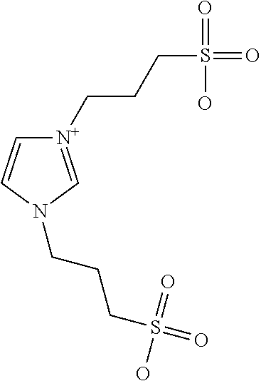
[N+]1(CCCS(=O)(=O)O)=CN(CCCS(=O)(=O)O)C=C1
